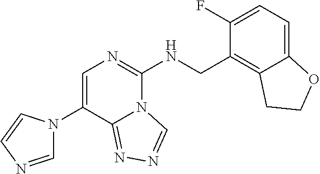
C1(N2C=NC=C2)=CN=C(NCC2=C3C(=CC=C2F)OCC3)N2C1=NN=C2
